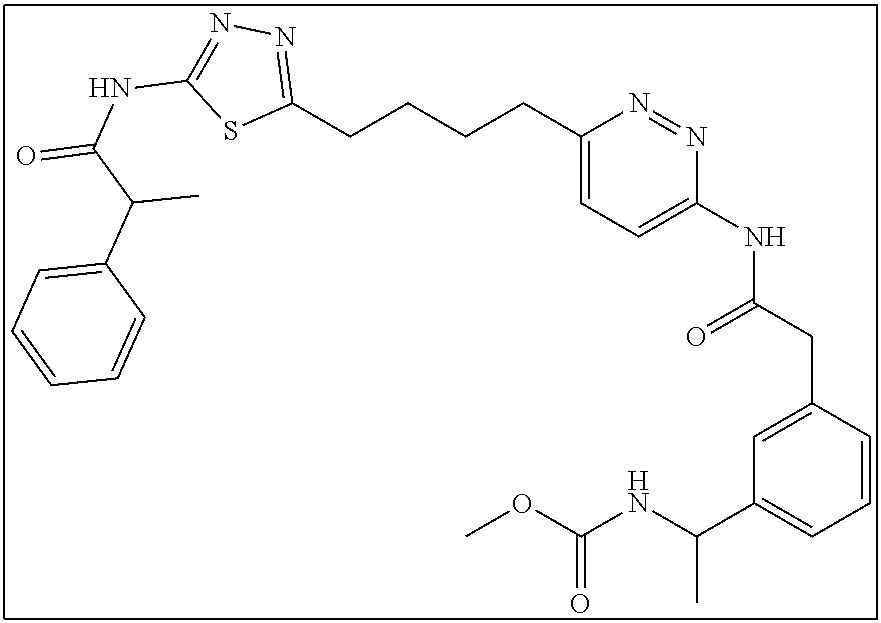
C1(CCCCC2=NN=C(NC(=O)C(C3=CC=CC=C3)C)S2)=CC=C(NC(CC2=CC(C(NC(OC)=O)C)=CC=C2)=O)N=N1
